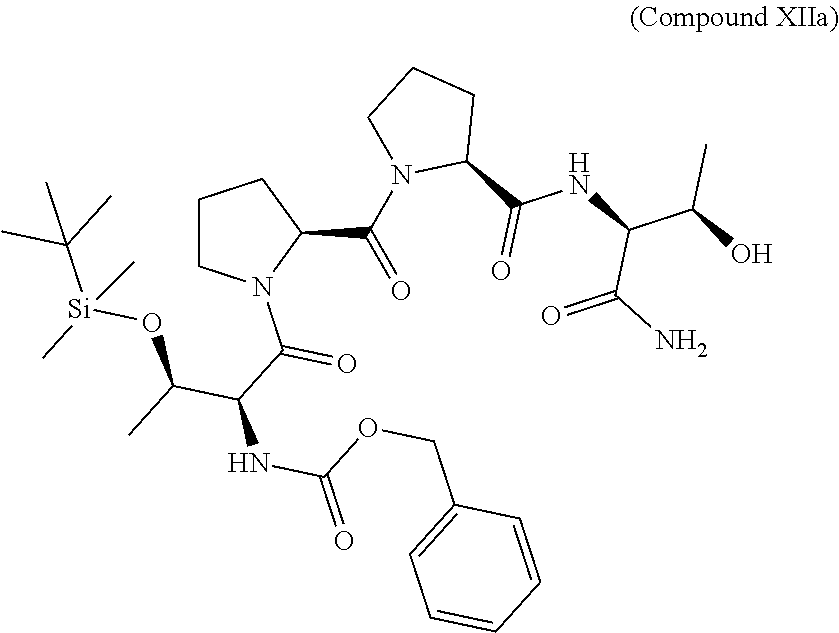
C1CN(C(C(NC(OCC2=CC=CC=C2)=O)C(O[Si](C)(C(C)(C)C)C)C)=O)C(C(N2CCCC2C(=O)NC(C(O)C)C(N)=O)=O)C1
